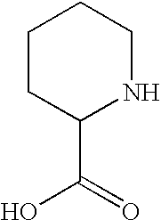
C1CC(C(O)=O)NCC1
